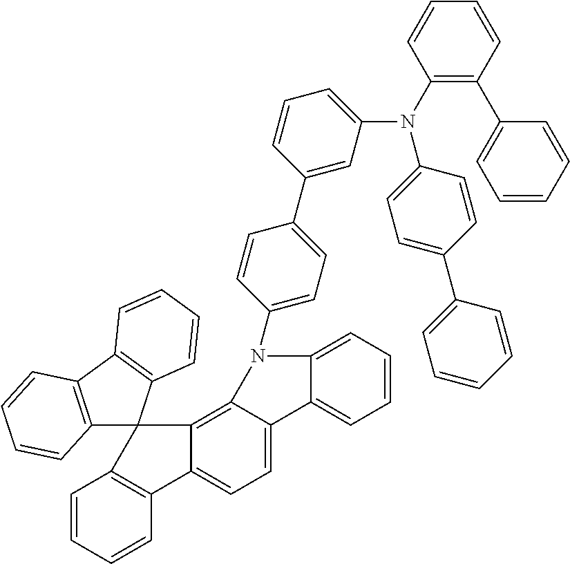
C1=CC=CC2=C1C1(C3=C4C(=CC=C23)C2=CC=CC=C2N4C2=CC=C(C3=CC(N(C4=C(C5=CC=CC=C5)C=CC=C4)C4=CC=C(C5=CC=CC=C5)C=C4)=CC=C3)C=C2)C2=C(C3=C1C=CC=C3)C=CC=C2
